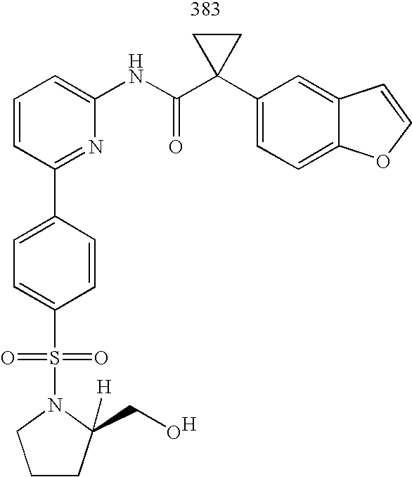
C1CC(CO)([H])N(S(=O)(=O)C2=CC=C(C3=NC(NC(C4(C5=CC=C6C(=C5)C=CO6)CC4)=O)=CC=C3)C=C2)C1.[H]
